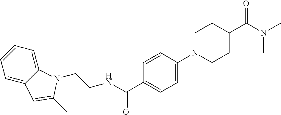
C1=C2C(=CC=C1)N(CCNC(C1=CC=C(N3CCC(C(N(C)C)=O)CC3)C=C1)=O)C(C)=C2
